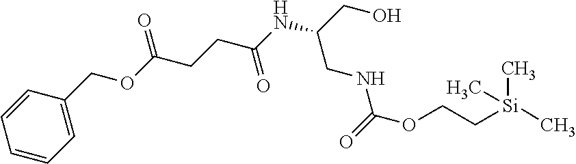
C1=CC=CC=C1COC(CCC(NC(CNC(=O)OCC[Si](C)(C)C)CO)=O)=O
